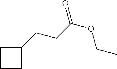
C1CCC1CCC(OCC)=O
